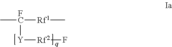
C[FC]([Y][Rf2]F)[Rf1]C
